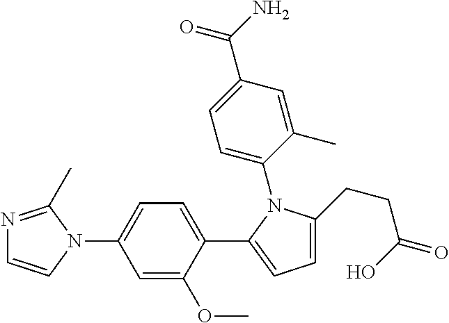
C1(C2=CC=C(CCC(O)=O)N2C2=CC=C(C(N)=O)C=C2C)=CC=C(N2C(C)=NC=C2)C=C1OC
